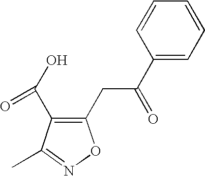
C1(CC(=O)C2=CC=CC=C2)=C(C(O)=O)C(C)=NO1
